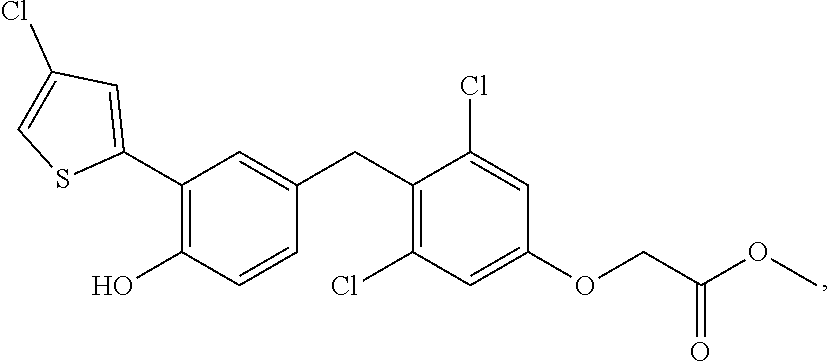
C1(C2=C(O)C=CC(CC3=C(Cl)C=C(OCC(OC)=O)C=C3Cl)=C2)=CC(Cl)=CS1
